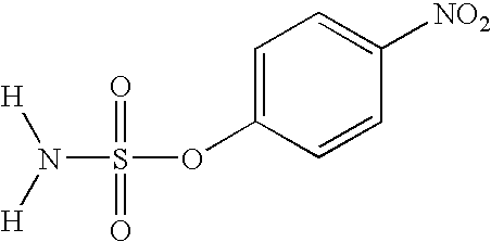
N(S(OC1=CC=C([NO2])C=C1)(=O)=O)([H])[H]
